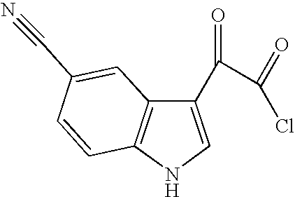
C1(C(=O)C(Cl)=O)=CNC2=C1C=C(C#N)C=C2
